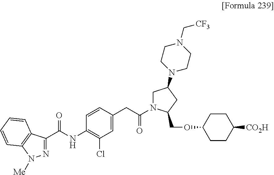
C1(NC(C2=NN([Me])C3=C2C=CC=C3)=O)=C(Cl)C=C(CC(N2CC(N3CCN(C[CF3])CC3)CC2COC2CCC([CO2H])CC2)=O)C=C1
